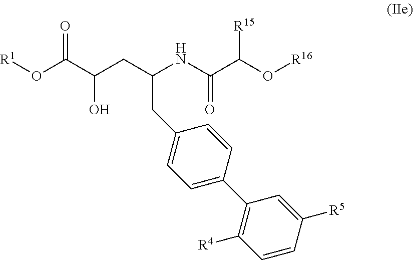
[R1]OC(C(CC(NC(C(O[R16])[R15])=O)CC1=CC=C(C2=C([R4])C=CC([R5])=C2)C=C1)O)=O
